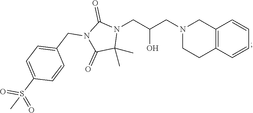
C12=C(C=CC=C1)CCN(CC(CN1C(=O)N(CC3=CC=C(S(C)(=O)=O)C=C3)C(=O)C1(C)C)O)C2
